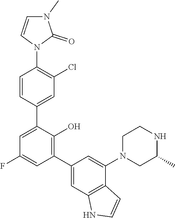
C1=CN(C2=C(Cl)C=C(C3=CC(F)=CC(C4=CC5=C(C(N6CCNC(C)C6)=C4)C=CN5)=C3O)C=C2)C(=O)N1C
